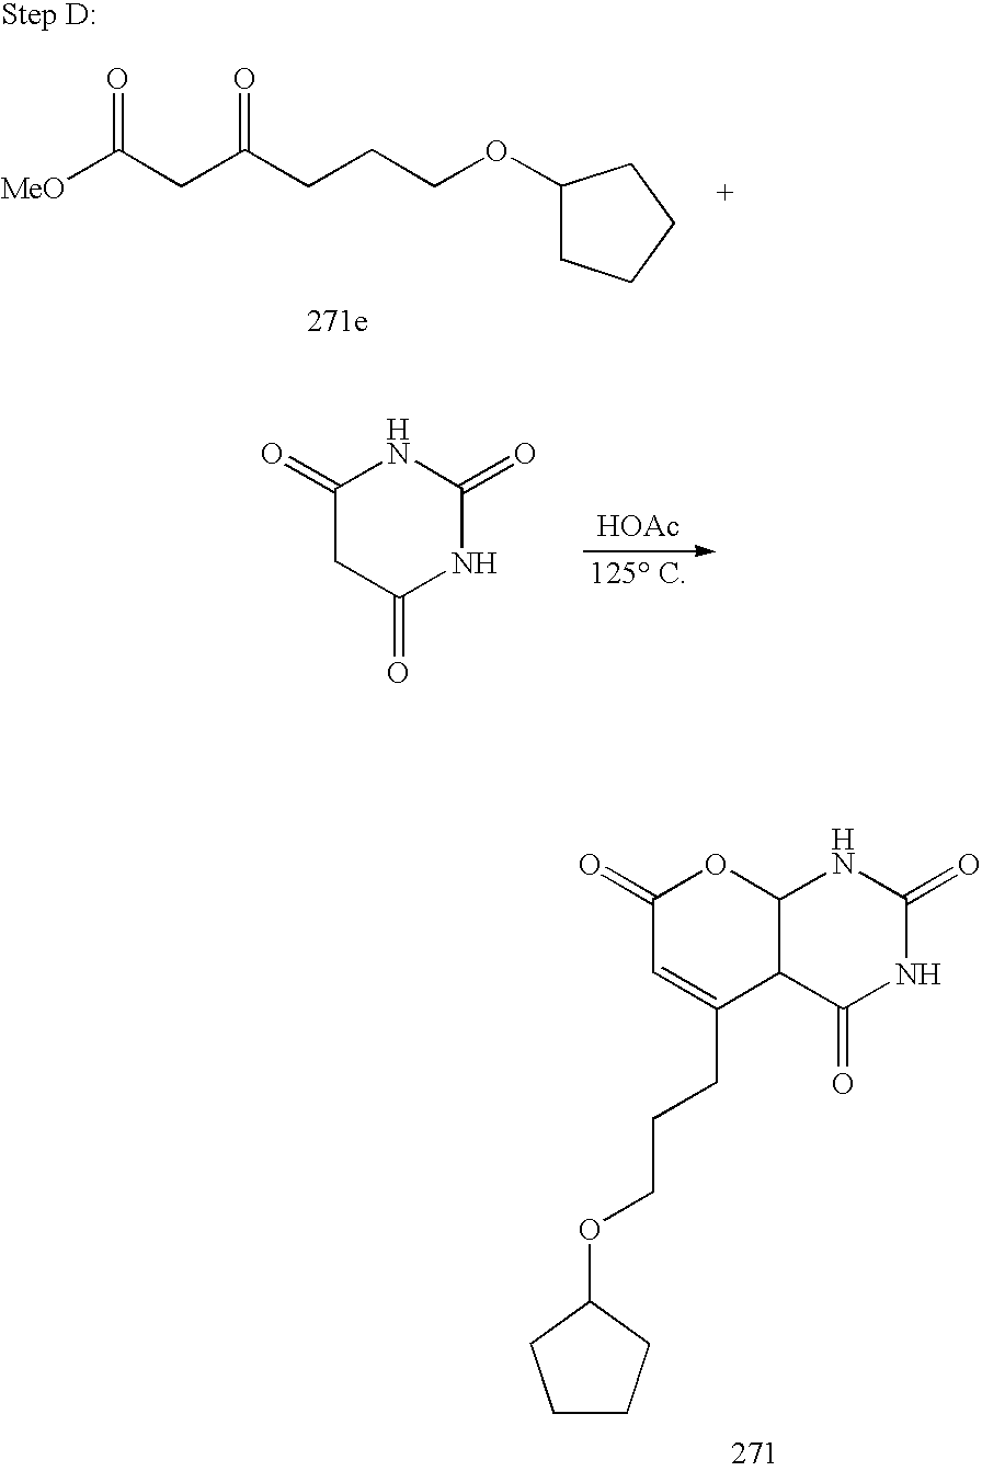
C(CC(CCCOC1CCCC1)=O)([MeO])=O.[HOAc].C1(=O)CC(=O)NC(=O)N1.C12C(C(=O)NC(=O)N1)C(CCCOC1CCCC1)=CC(=O)O2
